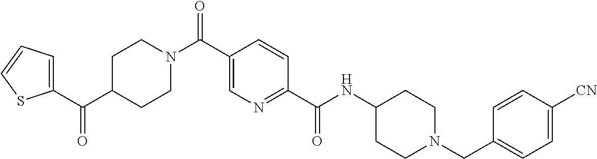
C1CN(C(C2=CN=C(C(=O)NC3CCN(CC4=CC=C([CN])C=C4)CC3)C=C2)=O)CCC1C(C1=CC=CS1)=O
